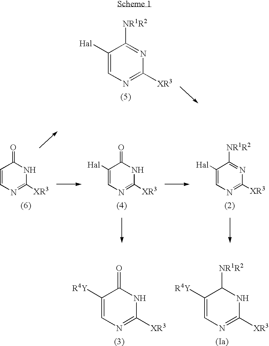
C1([Hal])=CN=C([XR3])N=C1[NR1R2].C1=CN=C([XR3])NC1=O.C1([Hal])=CN=C([XR3])NC1=O.C1([Hal])=CN=C([XR3])N=C1[NR1R2].C1([R4Y])=CN=C([XR3])NC1=O.C1([R4Y])=CN=C([XR3])NC1[NR1R2]
